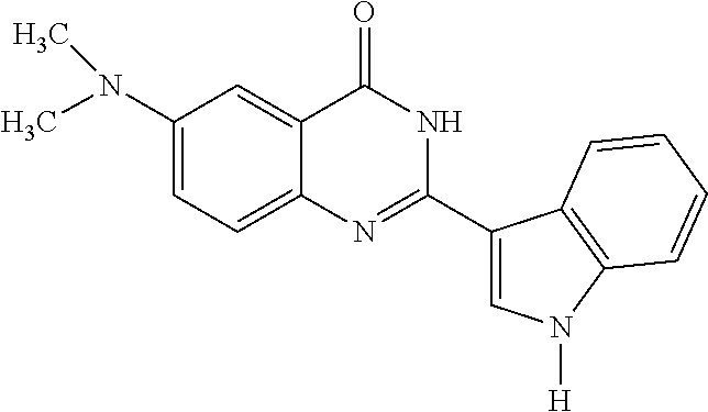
N(C1=CC=C2C(=C1)C(=O)NC(C1=CN([H])C3=C1C=CC=C3)=N2)(C)C
